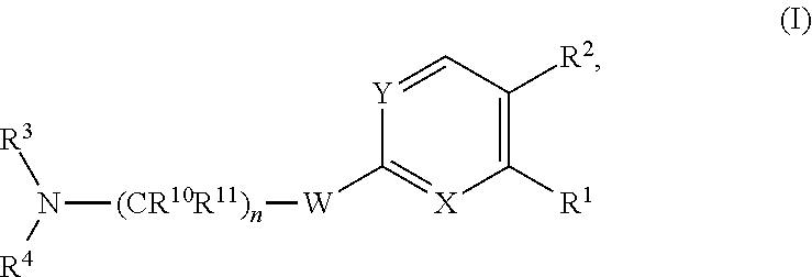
N([(CR10R11)n][W]C1=[X]C([R1])=C([R2])C=[Y]1)([R4])[R3]
